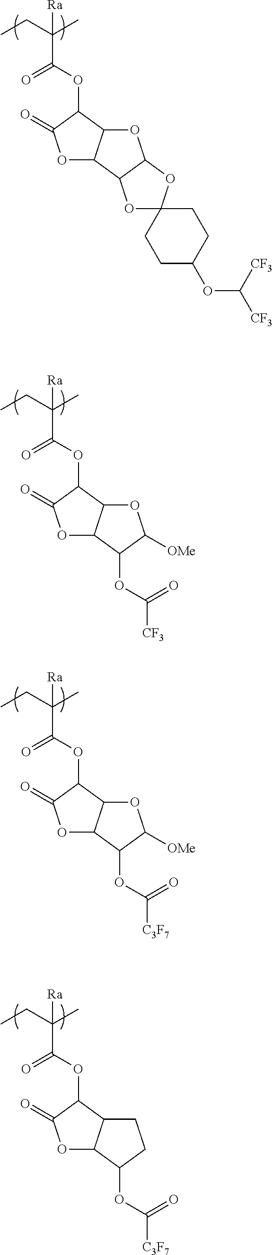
C(C(CC)(C)[Ra])(=O)OC1C(=O)OC2C1OC1C2OC2(O1)CCC(OC([CF3])[CF3])CC2.C(C(CC)(C)[Ra])(=O)OC1C(=O)OC2C1OC([OMe])C2OC(=O)[CF3].C(C(CC)(C)[Ra])(=O)OC1C(=O)OC2C1OC([OMe])C2OC(=O)[C3F7].C(C(CC)(C)[Ra])(=O)OC1C(=O)OC2C1CCC2OC(=O)[C3F7]
